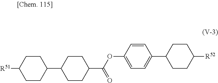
C1(C2CCC(C(OC3=CC=C(C4CCC([R52])CC4)C=C3)=O)CC2)CCC([R51])CC1
